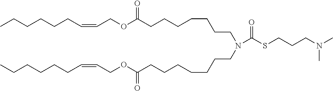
CCCCCCC=CCOC(CCCCCCCN(CCCCCCCC(OCC=CCCCCCC)=O)C(SCCCN(C)C)=O)=O
